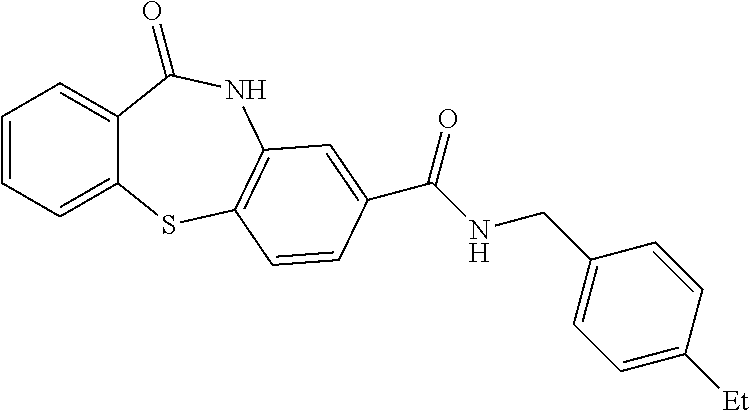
C1=CC=C2C(=C1)C(=O)NC1=C(S2)C=CC(C(NCC2=CC=C([Et])C=C2)=O)=C1
